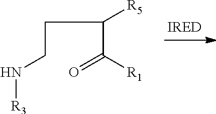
C([R1])(=O)C([R5])CCN[R3]
